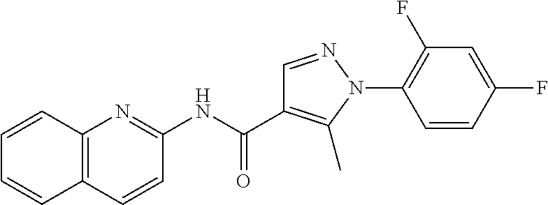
C1(NC(C2=C(C)N(C3=C(F)C=C(F)C=C3)N=C2)=O)=NC2=C(C=C1)C=CC=C2
